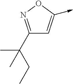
C1(C(C)(CC)C)=NOC(->C)=C1
